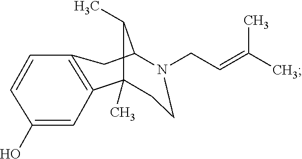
C1CN(CC=C(C)C)C2CC3=C(C1(C)C2C)C=C(O)C=C3
